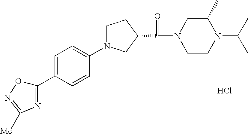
C1N(C2=CC=C(C3=NC([Me])=NO3)C=C2)CC(C(N2CCN(C(C)C)C(C)C2)=O)C1.Cl
